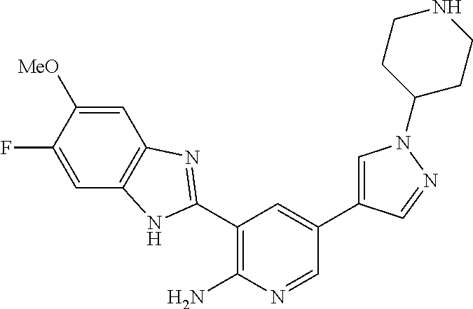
C1(C2=NC3=C(C=C(F)C([MeO])=C3)N2)=C(N)N=CC(C2=CN(C3CCNCC3)N=C2)=C1
